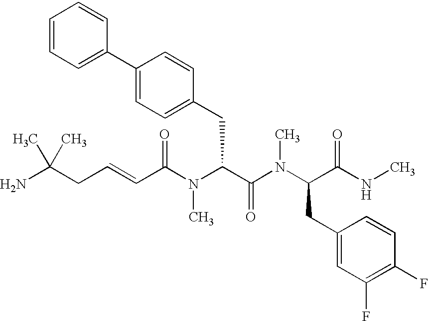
NC(CC=CC(N(C(C(N(C(C(NC)=O)CC1=CC(F)=C(F)C=C1)C)=O)CC1=CC=C(C2=CC=CC=C2)C=C1)C)=O)(C)C
